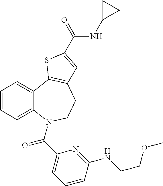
C1=CC=C2C(=C1)C1=C(CCN2C(C2=CC=CC(NCCOC)=N2)=O)C=C(C(=O)NC2CC2)S1
